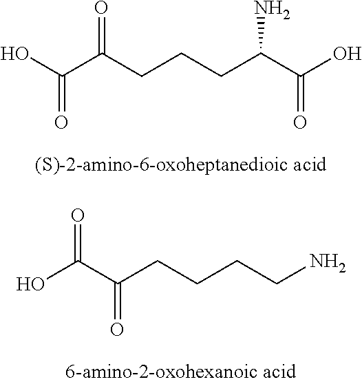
O=C(CCCC(C(O)=O)N)C(O)=O.O=C(C(CCCCN)=O)O
